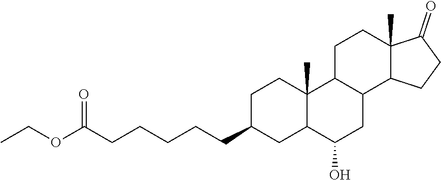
C1C(CCCCCC(OCC)=O)CC2C(C)(C1)C1C(CC2O)C2C(C)(CC1)C(=O)CC2
